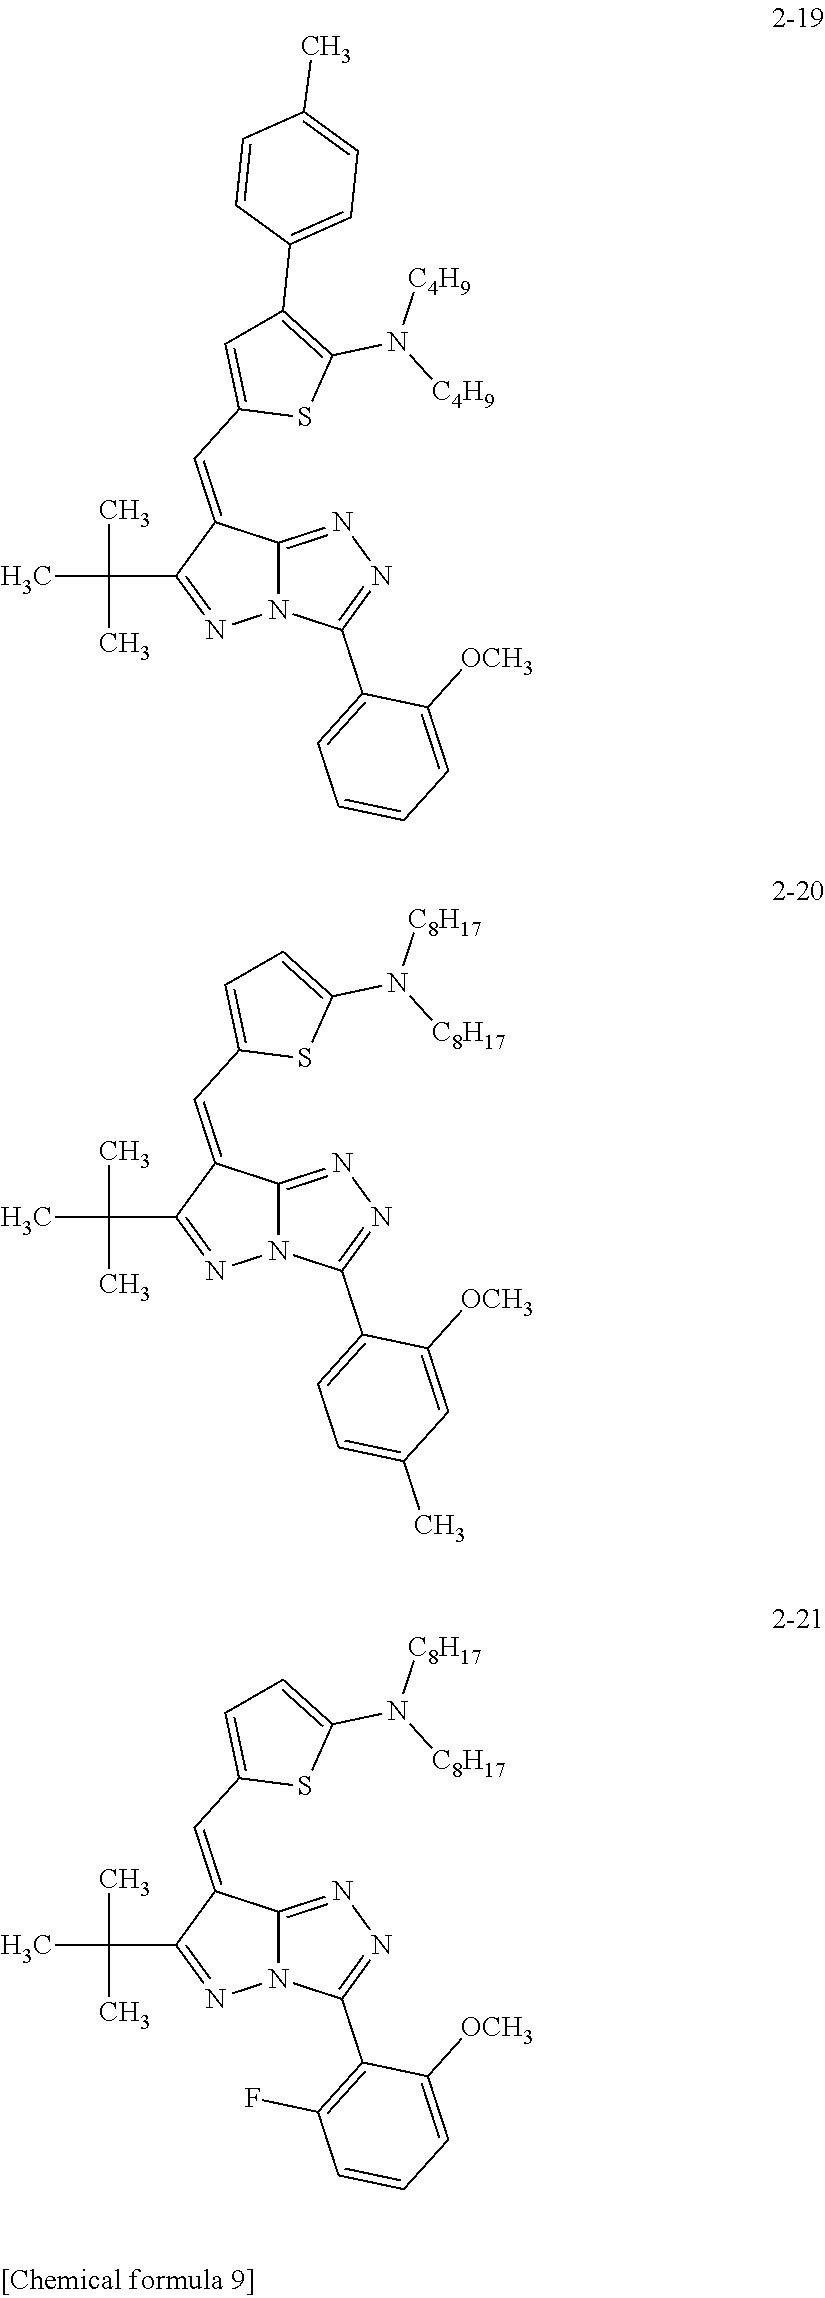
N12C(=NN=C1C1=CC=CC=C1[OCH3])C(=CC1=CC(C3=CC=C(C)C=C3)=C(N([C4H9])[C4H9])S1)C(C(C)(C)C)=N2.N12C(=NN=C1C1=CC=C(C)C=C1[OCH3])C(=CC1=CC=C(N([C8H17])[C8H17])S1)C(C(C)(C)C)=N2.N12C(=NN=C1C1=C(F)C=CC=C1[OCH3])C(=CC1=CC=C(N([C8H17])[C8H17])S1)C(C(C)(C)C)=N2
